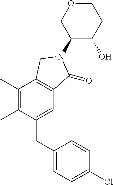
C1(N2C(=O)C3=C(C(C)=C(C)C(CC4=CC=C(Cl)C=C4)=C3)C2)C(O)CCOC1
